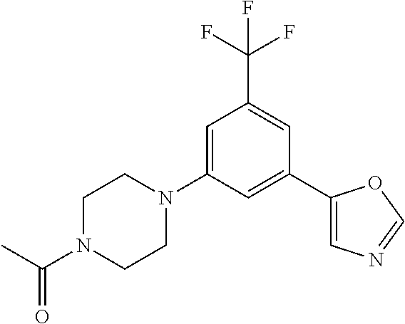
C1=C(N2CCN(C(C)=O)CC2)C=C(C2=CN=CO2)C=C1C(F)(F)F
